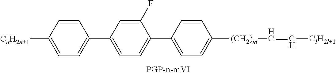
[CnH2n+1]C1=CC=C(C2=CC=C(C3=CC=C([(CH2)m]C=C[ClH2l+1])C=C3)C(F)=C2)C=C1
